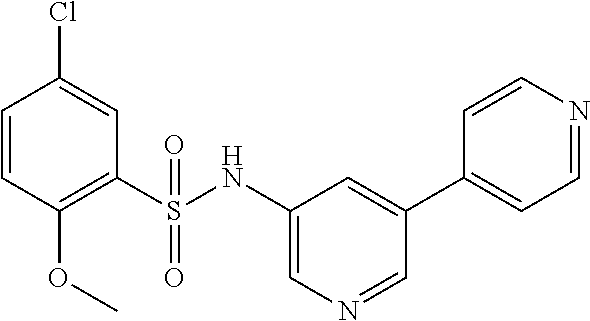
C1=CC(OC)=C(S(NC2=CN=CC(C3=CC=NC=C3)=C2)(=O)=O)C=C1Cl
